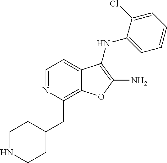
C1=NC(CC2CCNCC2)=C2C(=C1)C(NC1=CC=CC=C1Cl)=C(N)O2
